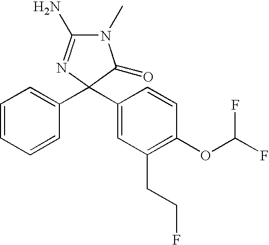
N1(C)C(N)=NC(C2=CC(CCF)=C(OC(F)F)C=C2)(C2=CC=CC=C2)C1=O
